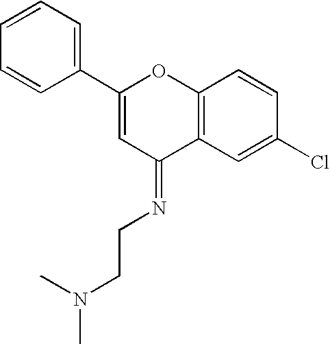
C1(C2=CC(=NCCN(C)C)C3=C(O2)C=CC(Cl)=C3)=CC=CC=C1
